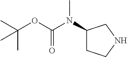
CC(OC(N(C1CCNC1)C)=O)(C)C
